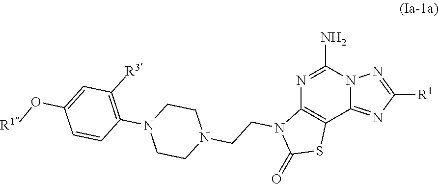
N1=C(N)N2C(=NC([R1])=N2)C2=C1N(CCN1CCN(C3=C([R3])C=C(O[R1])C=C3)CC1)C(=O)S2
